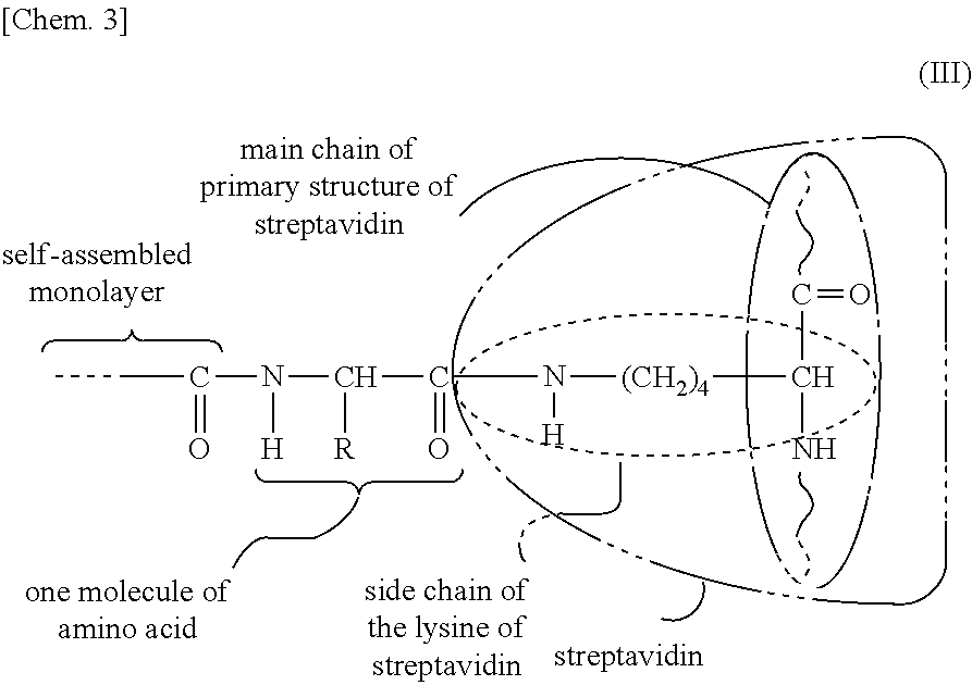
C(N([H])[(CH2)4]C(N)C=O)(~O)C(N(C(CC)=O)[H])[R]
